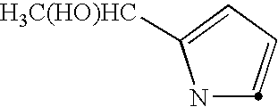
N1C([H3C(HO)HC])=CC=C1
